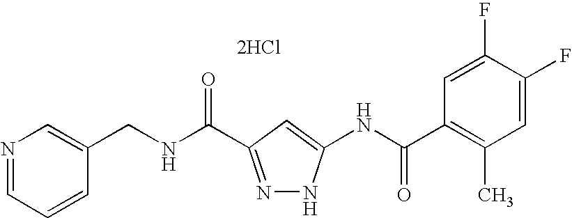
C1=CC=NC=C1CNC(=O)C1=NNC(NC(C2=C(C)C=C(F)C(F)=C2)=O)=C1.[2HCl]
